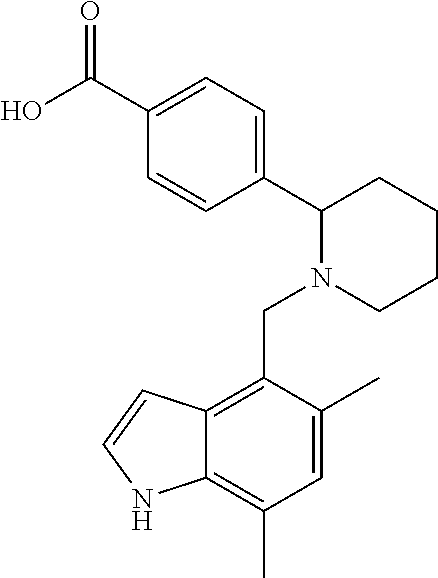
C1(C2=CC=C(C(O)=O)C=C2)N(CC2=C3C(=C(C)C=C2C)NC=C3)CCCC1
